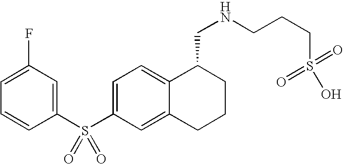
C1(S(C2=CC=C3C(=C2)CCCC3CNCCCS(=O)(=O)O)(=O)=O)=CC(F)=CC=C1
